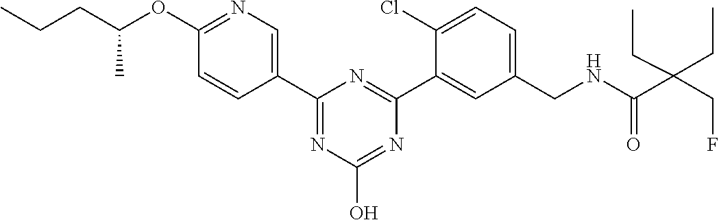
C1(C2=NC(O)=NC(C3=CC(CNC(C(CF)(CC)CC)=O)=CC=C3Cl)=N2)=CN=C(OC(CCC)C)C=C1
